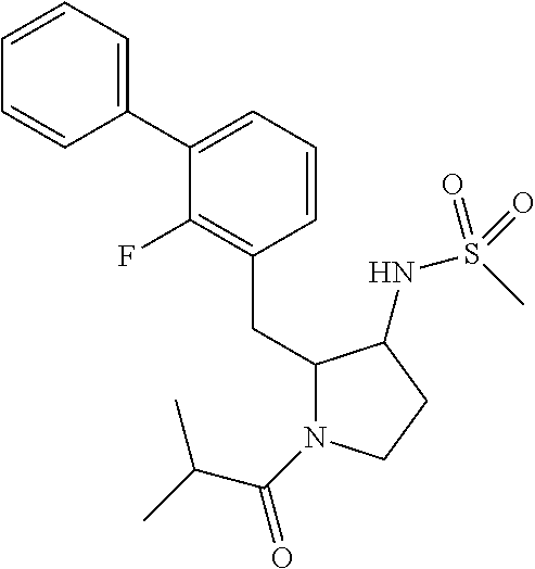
C1(C2=CC=CC=C2)=CC=CC(CC2N(C(C(C)C)=O)CCC2NS(C)(=O)=O)=C1F
